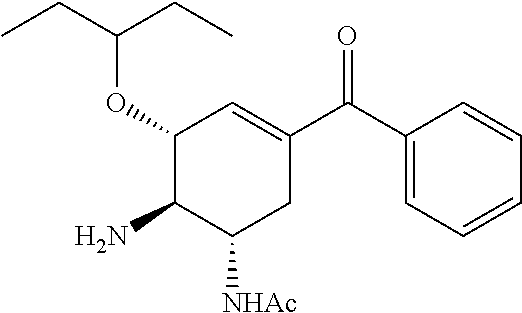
C1(C(C2=CC(OC(CC)CC)C(N)C([NHAc])C2)=O)=CC=CC=C1
